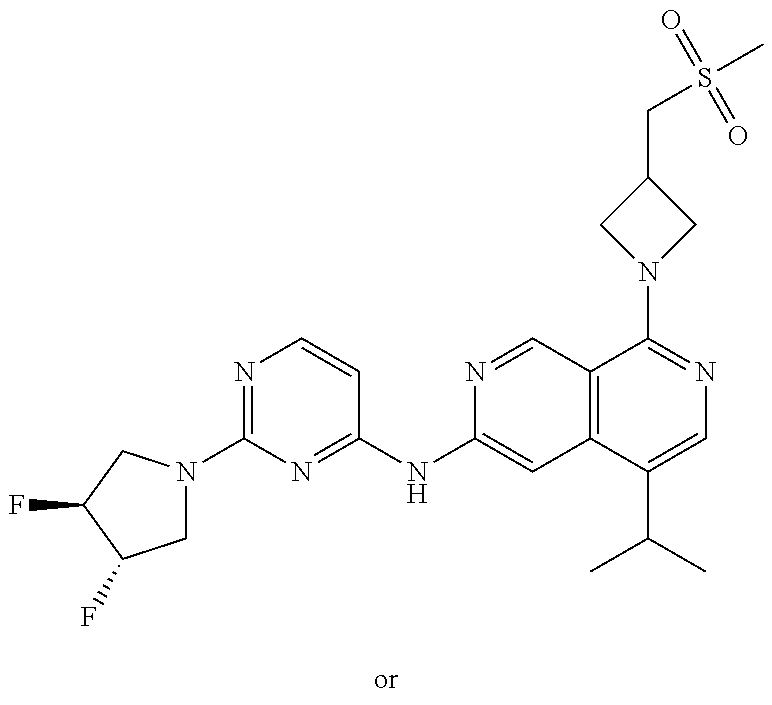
C1(N2CC(F)C(F)C2)=NC=CC(NC2=CC3=C(C=N2)C(N2CC(CS(C)(=O)=O)C2)=NC=C3C(C)C)=N1
